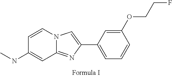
N12C(=NC(C3=CC=CC(OCCF)=C3)=C1)C=C(NC)C=C2
